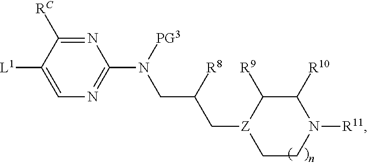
N1=C([RC])C([L1])=CN=C1N(CC(C[Z]1C([R9])C([R10])N([R11])CC1)[R8])[PG3]
